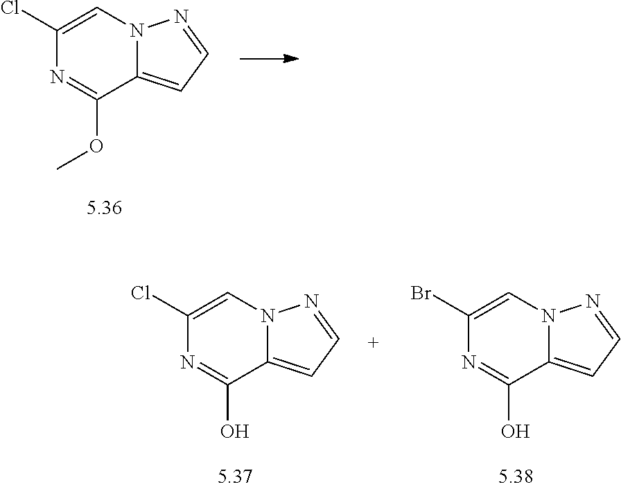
C1(Cl)=CN2C(=CC=N2)C(OC)=N1.C1(Cl)=CN2C(=CC=N2)C(O)=N1.C1(Br)=CN2C(=CC=N2)C(O)=N1
